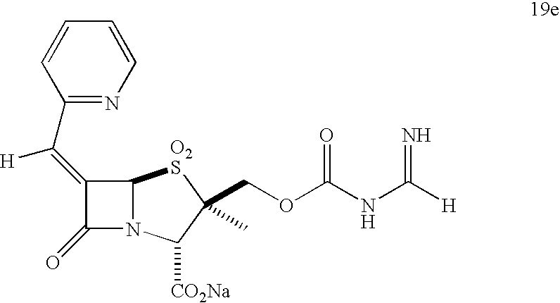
C1(C(=C2C(=O)N3C2[O2S]C(COC(NC([H])=N)=O)(C)C3[CO2Na])[H])=NC=CC=C1
